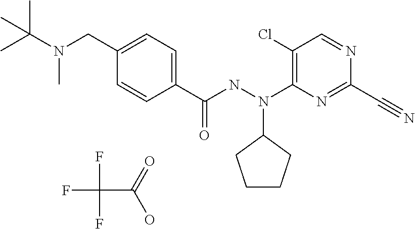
C1=CC(C(NN(C2=C(Cl)C=NC(C#N)=N2)C2CCCC2)=O)=CC=C1CN(C(C)(C)C)C.FC(F)(F)C(=O)O
